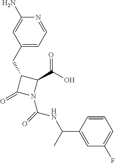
C1(N)=CC(CC2C(=O)N(C(=O)NC(C3=CC(F)=CC=C3)C)C2C(O)=O)=CC=N1
